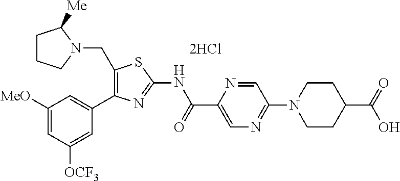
C1([MeO])=CC([OCF3])=CC(C2=C(CN3C([Me])CCC3)SC(NC(C3=CN=C(N4CCC(C(=O)O)CC4)C=N3)=O)=N2)=C1.[2HCl]
